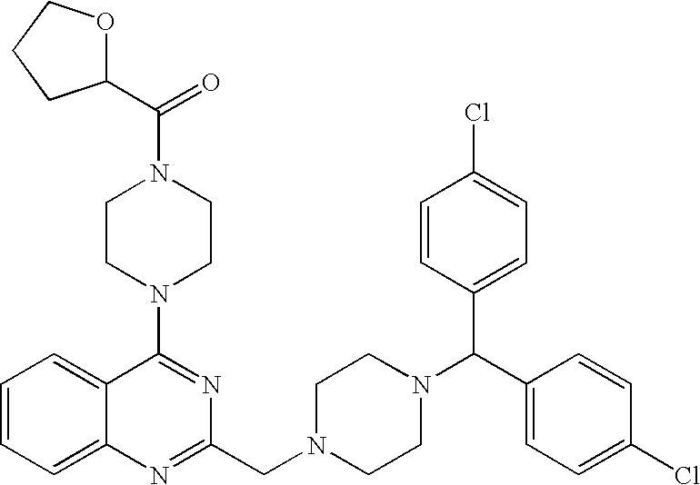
C12=CC=CC=C1C(N1CCN(C(=O)C3OCCC3)CC1)=NC(CN1CCN(C(C3=CC=C(Cl)C=C3)C3=CC=C(Cl)C=C3)CC1)=N2
